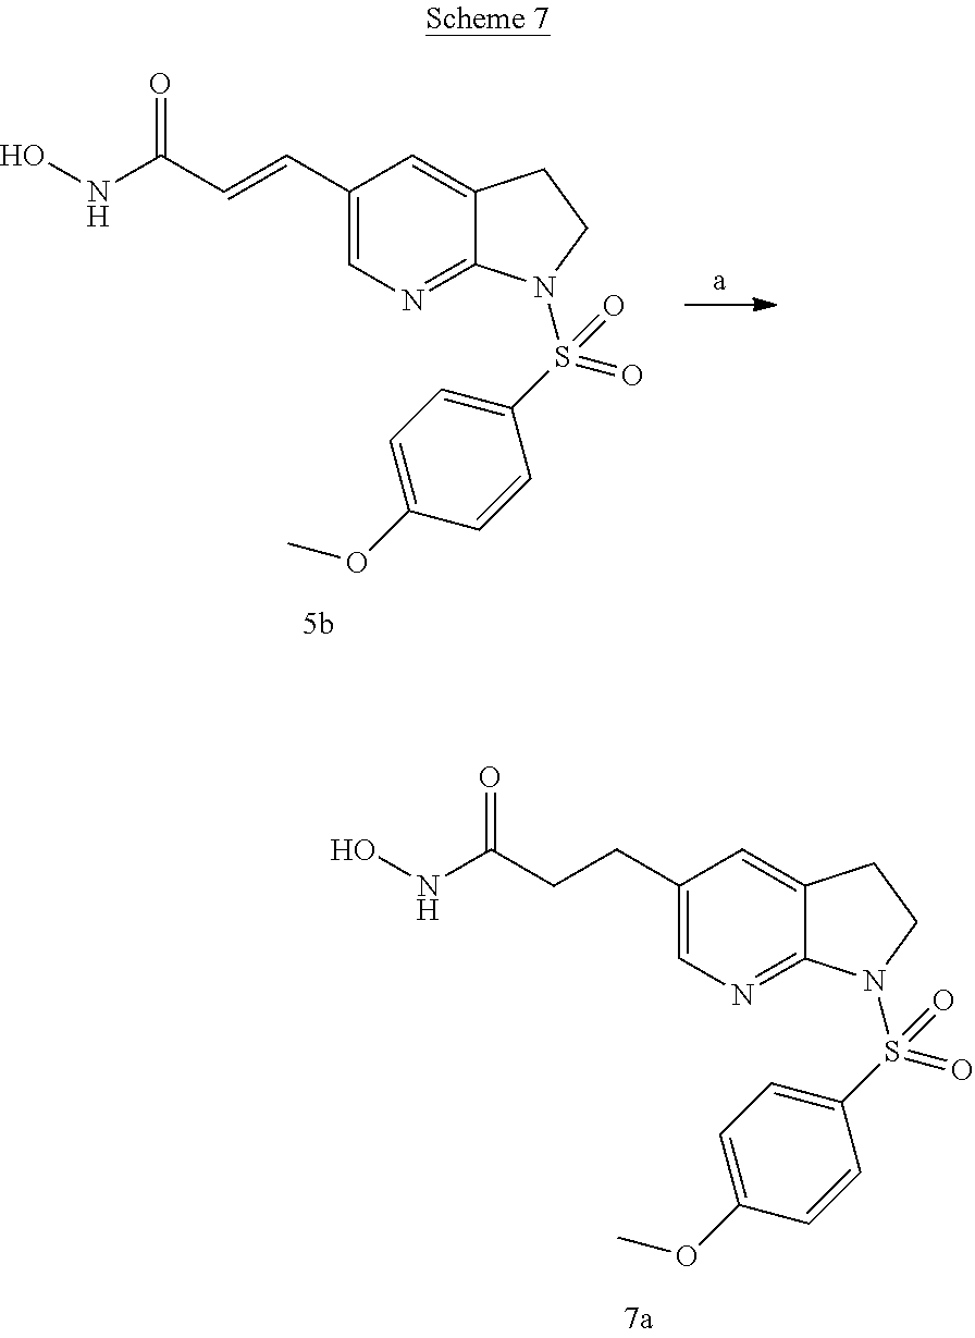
C1(CCC(NO)=O)=CN=C2C(=C1)CCN2S(C1=CC=C(OC)C=C1)(=O)=O.C1(C=CC(NO)=O)=CN=C2C(=C1)CCN2S(C1=CC=C(OC)C=C1)(=O)=O
